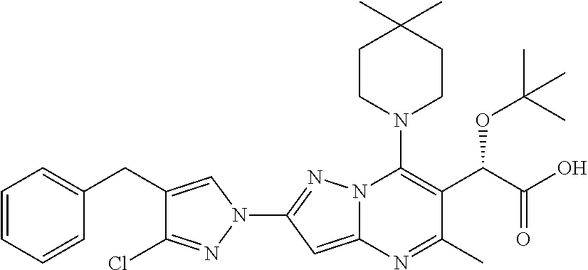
CC1(C)CCN(C2=C(C(C(=O)O)OC(C)(C)C)C(C)=NC3=CC(N4C=C(CC5=CC=CC=C5)C(Cl)=N4)=NN23)CC1
